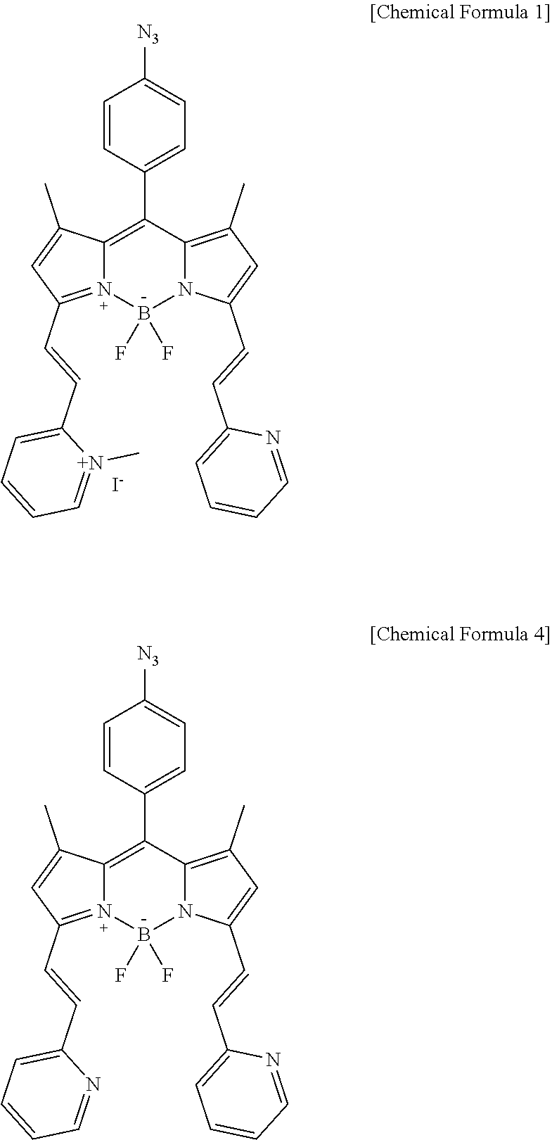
C12=C(C3=CC=C([N3])C=C3)C3=C(C)C=C(C=CC4=CC=CC=N4)N3B(F)(F)N1=C(C=CC1=CC=CC=[N+]1C)C=C2C.[I-].C12=C(C3=CC=C([N3])C=C3)C3=C(C)C=C(C=CC4=CC=CC=N4)N3B(F)(F)N1=C(C=CC1=CC=CC=N1)C=C2C
